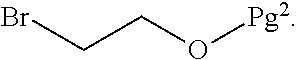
BrCCO[Pg2]
